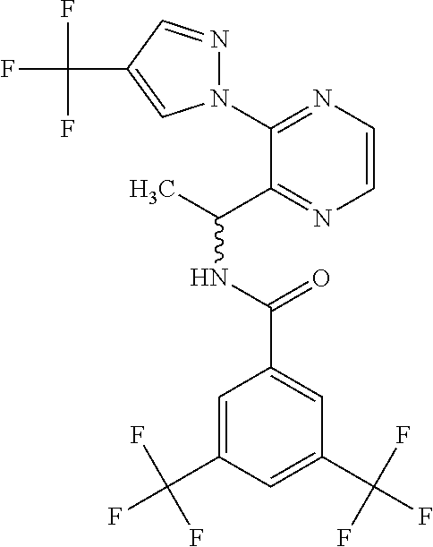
C1(N2N=CC(C(F)(F)F)=C2)=NC=CN=C1C(C)NC(=O)C1=CC(C(F)(F)F)=CC(C(F)(F)F)=C1
